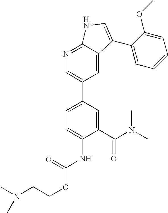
C1(C(N(C)C)=O)=CC(C2=CN=C3C(=C2)C(C2=CC=CC=C2OC)=CN3)=CC=C1NC(OCCN(C)C)=O
